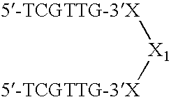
[5-TCGTTG-3X][X1][5-TCGTTG-3X]
